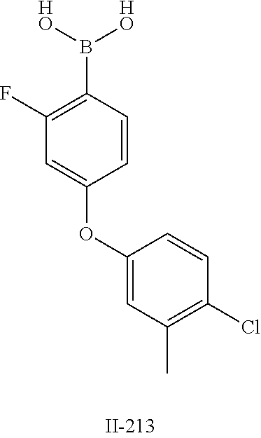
C1(F)=C(B([HO])[HO])C=CC(OC2=CC(C)=C(Cl)C=C2)=C1
